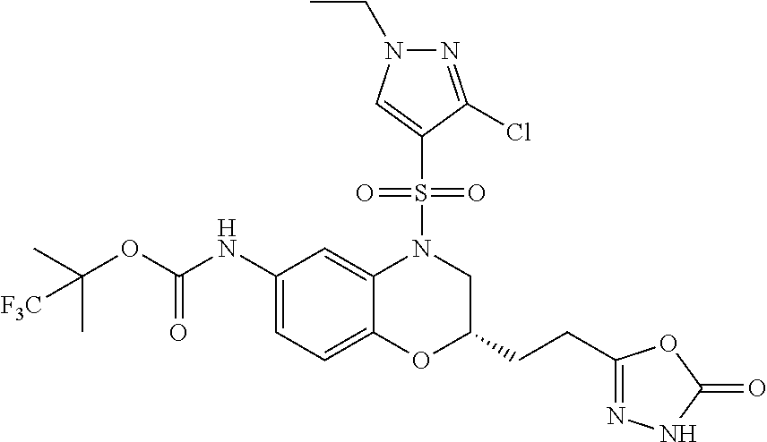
CC(OC(NC1=CC=C2C(=C1)N(S(=O)(=O)C1=CN(CC)N=C1Cl)CC(CCC1=NNC(=O)O1)O2)=O)([F3C])C
